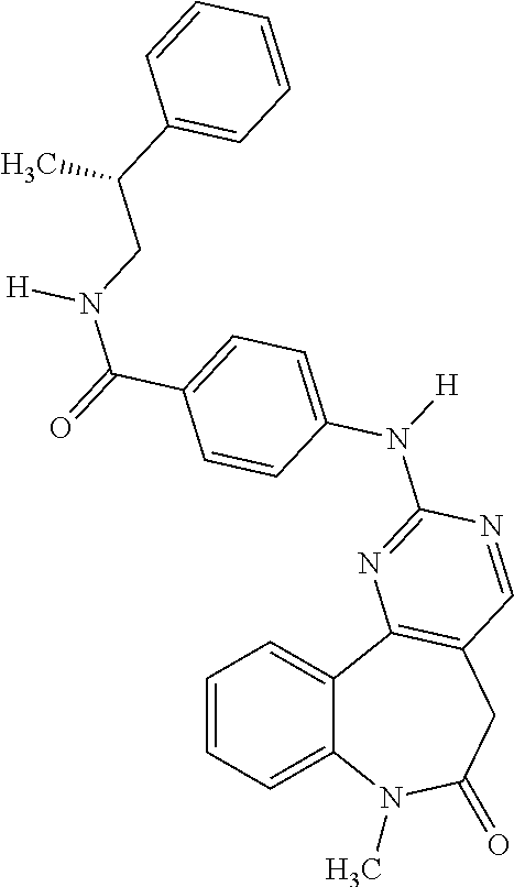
C1=CC=C2C(=C1)C1=C(CC(=O)N2C)C=NC(N([H])C2=CC=C(C(=O)N(CC(C3=CC=CC=C3)C)[H])C=C2)=N1
